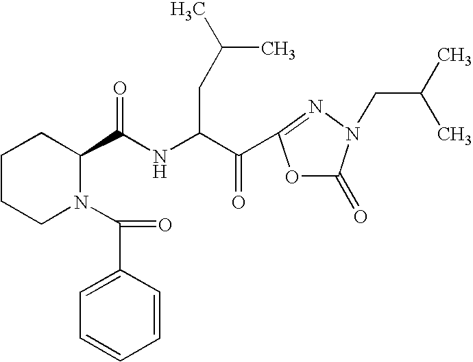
C1(C(NC(C(=O)C2=NN(CC(C)C)C(=O)O2)CC(C)C)=O)CCCCN1C(C1=CC=CC=C1)=O
